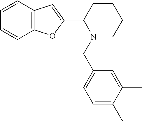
C1=CC2=C(C=C1)C=C(C1N(CC3=CC=C(C)C(C)=C3)CCCC1)O2
